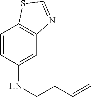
C1=CC(NCCC=C)=CC2=C1SC=N2
